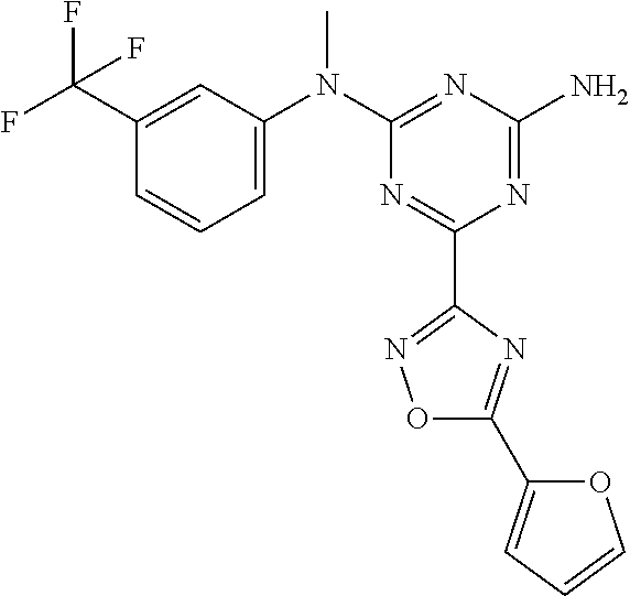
C1(C(F)(F)F)=CC(N(C2=NC(N)=NC(C3=NOC(C4=CC=CO4)=N3)=N2)C)=CC=C1
